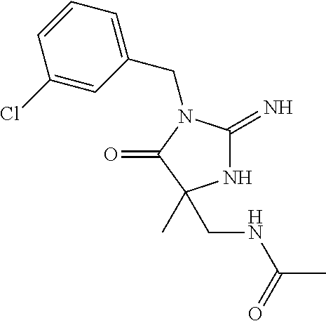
N1C(=N)N(CC2=CC=CC(Cl)=C2)C(=O)C1(C)CNC(C)=O
